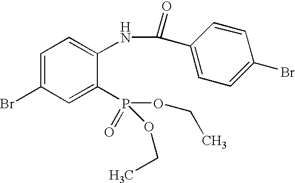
C1=C(Br)C=C(P(OCC)(OCC)=O)C(NC(C2=CC=C(Br)C=C2)=O)=C1
